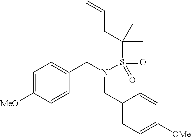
C1=C([MeO])C=CC(CN(CC2=CC=C([OMe])C=C2)S(C(CC=C)(C)C)(=O)=O)=C1
